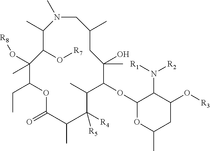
C1(OC2C(C)C([R4])([R5])C(C)C(=O)OC(CC)C(O[R8])(C)C(O[R7])C(C)N(C)CC(C)CC2(O)C)OC(C)CC(O[R3])C1N([R2])[R1]
